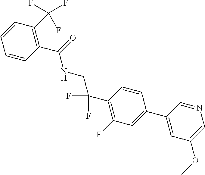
C1(C2=CC(OC)=CN=C2)=CC(F)=C(C(F)(F)CNC(C2=C(C(F)(F)F)C=CC=C2)=O)C=C1
